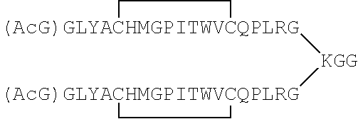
[(AcG)GLYACHMGPITWVCQPLRG]1([KGG][(AcG)GLYACHMGPITWVCQPLRG]2CC2)CC1
